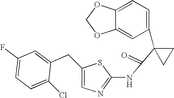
C1=C2C(=CC(C3(C(=O)NC4=NC=C(CC5=CC(F)=CC=C5Cl)S4)CC3)=C1)OCO2
